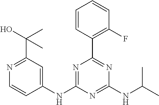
C1(NC2=NC(C3=C(F)C=CC=C3)=NC(NC(C)C)=N2)=CC(C(O)(C)C)=NC=C1
